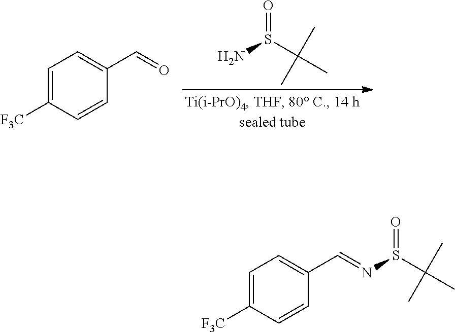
NS(C(C)(C)C)=O.C1=C([F3C])C=CC(C=O)=C1.C1=C([F3C])C=CC(C=NS(C(C)(C)C)=O)=C1
